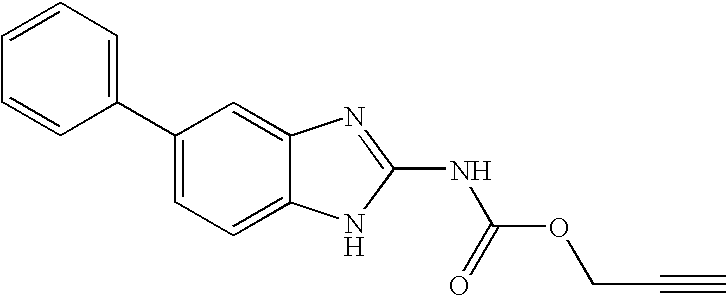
C1=CC=CC(C2=CC=C3C(=C2)N=C(NC(OCC#C)=O)N3)=C1
